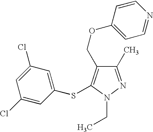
C1(C)=NN(CC)C(SC2=CC(Cl)=CC(Cl)=C2)=C1COC1=CC=NC=C1
